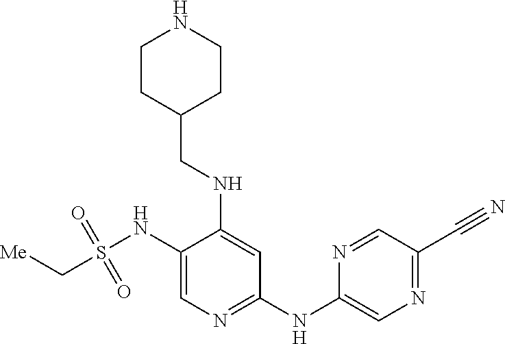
C1(NS(C[Me])(=O)=O)=CN=C(NC2=CN=C(C#N)C=N2)C=C1NCC1CCNCC1
